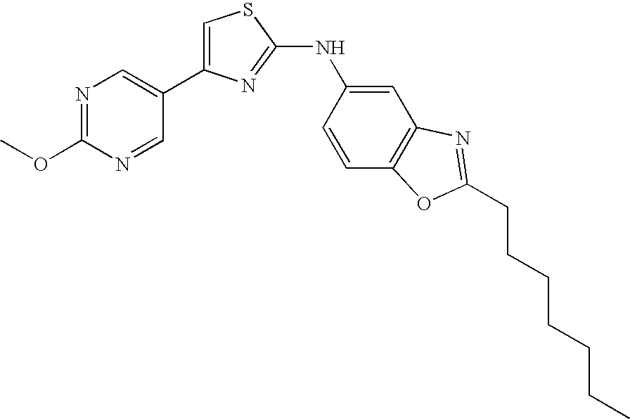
C1=C(C2=CN=C(OC)N=C2)N=C(NC2=CC3=C(C=C2)OC(CCCCCCC)=N3)S1
